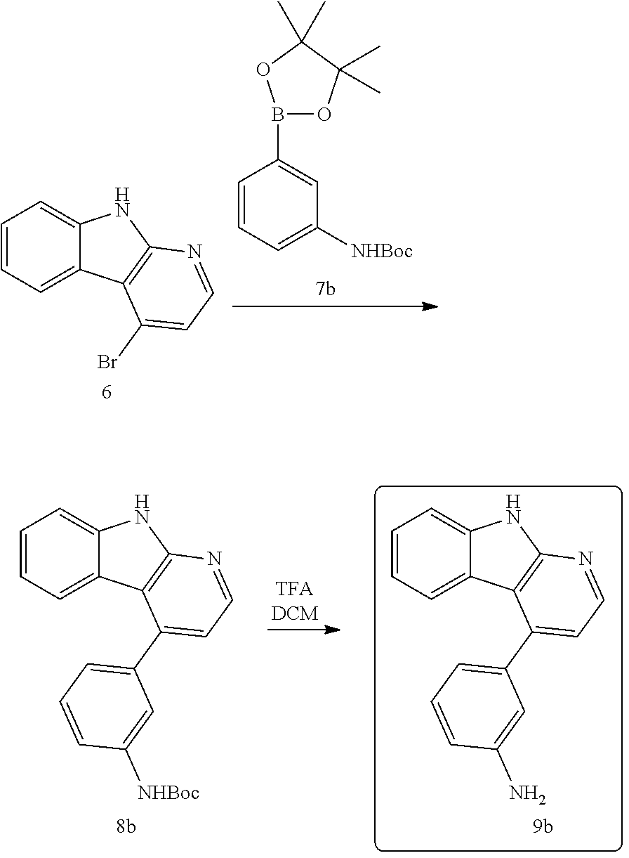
C1=CC=C2C(=C1)NC1=C2C(Br)=CC=N1.C1=CC=C([NHBoc])C=C1B1OC(C)(C)C(C)(C)O1.C1=CC=C2C(=C1)NC1=C2C(C2=CC=CC(N)=C2)=CC=N1.C1=CC=C2C(=C1)NC1=C2C(C2=CC=CC([NHBoc])=C2)=CC=N1
